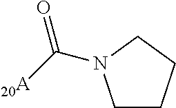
C1CCCN1C([20A])=O
